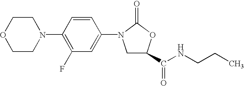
C1(C(NCCC)=O)CN(C2=CC(F)=C(N3CCOCC3)C=C2)C(=O)O1
